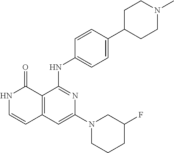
C1=CC(NC2=NC(N3CCCC(F)C3)=CC3=C2C(=O)NC=C3)=CC=C1C1CCN(C)CC1
